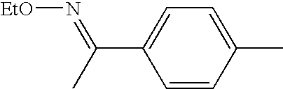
C1=CC(C)=CC=C1C(C)=N[EtO]
